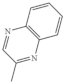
C1(C)=NC2=C(N=C1)C=CC=C2
